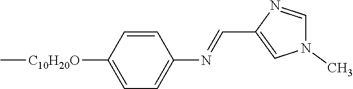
N1(C)C=NC(C=NC2=CC=C([C10H20O]C)C=C2)=C1
